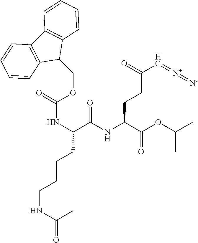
C(NC(C)=O)CCCC(NC(OCC1C2=C(C3=C1C=CC=C3)C=CC=C2)=O)C(=O)NC(C(OC(C)C)=O)CCC(C=[N+]=[N-])=O
